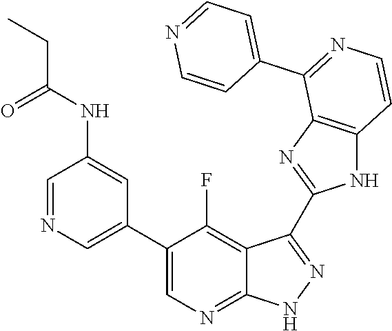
C1=NC=C(C2=CN=C3C(=C2F)C(C2=NC4=C(N2)C=CN=C4C2=CC=NC=C2)=N[N H]3)C=C1NC(CC)=O
